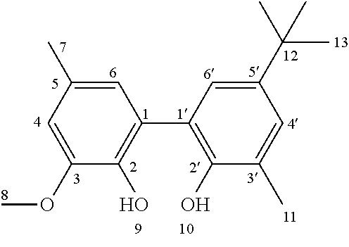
C1=C(C)C=C(OC)C(O)=C1C1=C(O)C(C)=CC(C(C)(C)C)=C1
